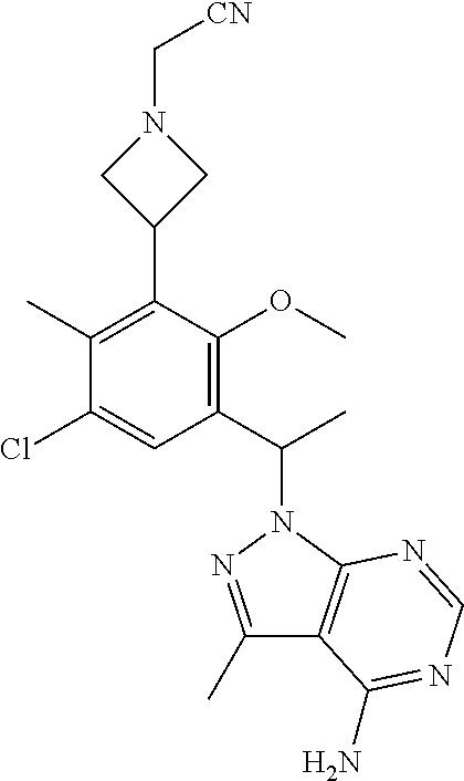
C1(C)=NN(C(C2=C(OC)C(C3CN(C[CN])C3)=C(C)C(Cl)=C2)C)C2=C1C(N)=NC=N2
